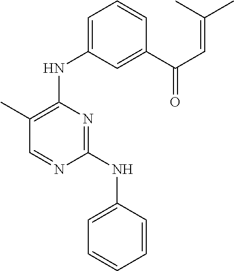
C1=NC(NC2=CC=CC=C2)=NC(NC2=CC=CC(C(C=C(C)C)=O)=C2)=C1C
